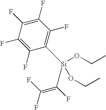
C1(F)=C(F)C([Si](C(=C(F)F)F)(OCC)OCC)=C(F)C(F)=C1F
